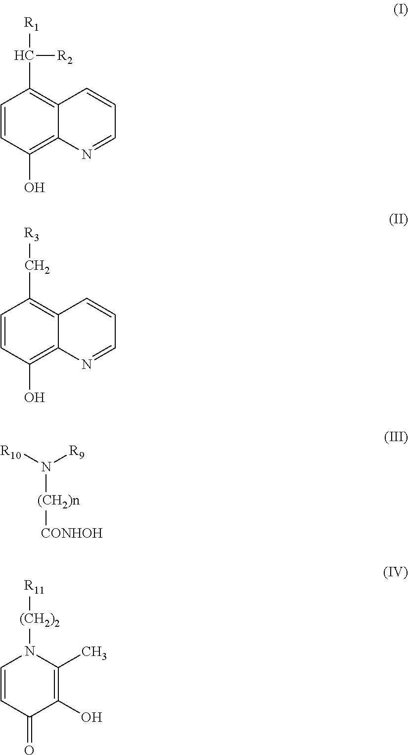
C1=CC(O)=C2C(=C1C([R2])[R1])C=CC=N2.C1=CC(O)=C2C(=C1C[R3])C=CC=N2.[R10]N([R9])[(CH2)n][CONHOH].C1=CC(=O)C(O)=C(C)N1[(CH2)2][R11]
